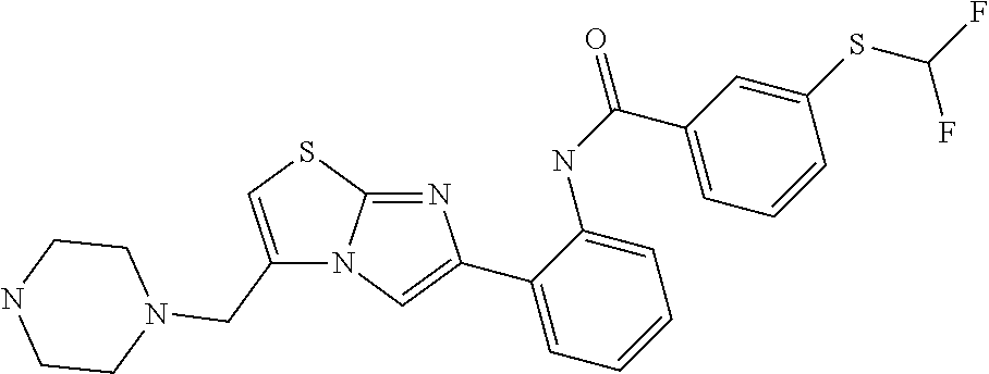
C1(CN2CCNCC2)=CSC2=NC(C3=CC=CC=C3NC(=O)C3=CC=CC(SC(F)F)=C3)=CN12
